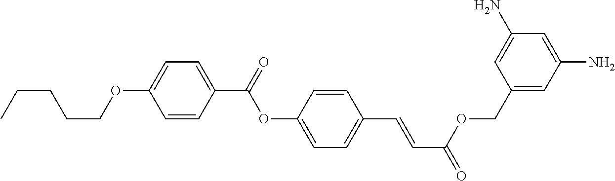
C(CCCOC1=CC=C(C(=O)OC2=CC=C(C=CC(=O)OCC3=CC(N)=CC(N)=C3)C=C2)C=C1)C
